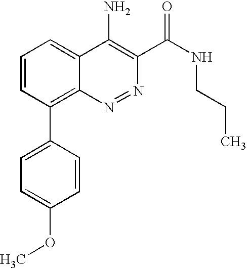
C1=CC(C2=C3C(=CC=C2)C(N)=C(C(=O)NCCC)N=N3)=CC=C1OC
